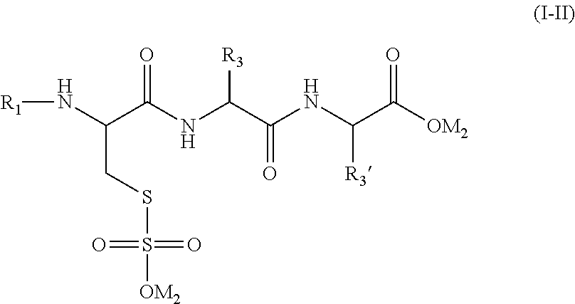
[R1]NC(C(=O)NC(C(NC(C([OM2])=O)[R3])=O)[R3])CSS([OM2])(=O)=O
